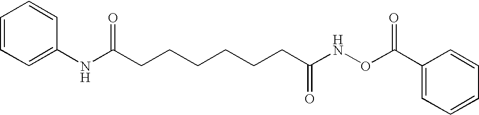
C1=CC=C(NC(CCCCCCC(NOC(C2=CC=CC=C2)=O)=O)=O)C=C1
